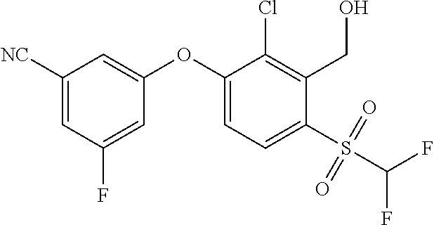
C1(OC2=CC=C(S(C(F)F)(=O)=O)C(CO)=C2Cl)=CC([NC])=CC(F)=C1
